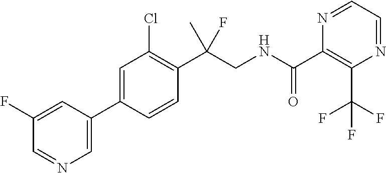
C1(C2=CN=CC(F)=C2)=CC(Cl)=C(C(F)(C)CNC(C2=C(C(F)(F)F)N=CC=N2)=O)C=C1
